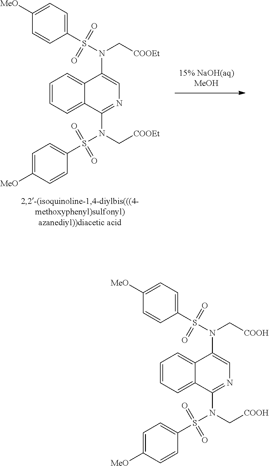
C1=CC=C2C(=C1)C(N(S(C1=CC=C([MeO])C=C1)(=O)=O)C[COOH])=CN=C2N(S(C1=CC=C([MeO])C=C1)(=O)=O)C[COOH].C1=CC=C2C(=C1)C(N(S(C1=CC=C([MeO])C=C1)(=O)=O)C[COOEt])=CN=C2N(S(C1=CC=C([MeO])C=C1)(=O)=O)C[COOEt]
